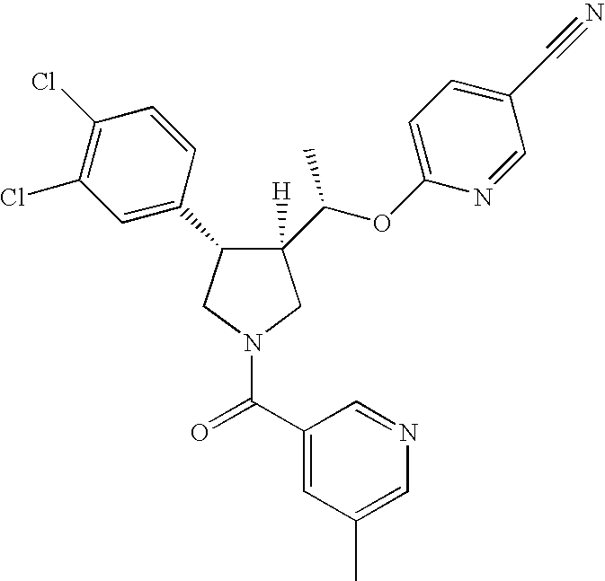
C1(C(OC2=CC=C(C#N)C=N2)C)([H])C(C2=CC(Cl)=C(Cl)C=C2)CN(C(C2=CC(C)=CN=C2)=O)C1
